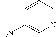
C1=CC=NC=C1N
